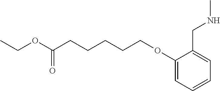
C(OC(CCCCCOC1=CC=CC=C1CNC)=O)C
